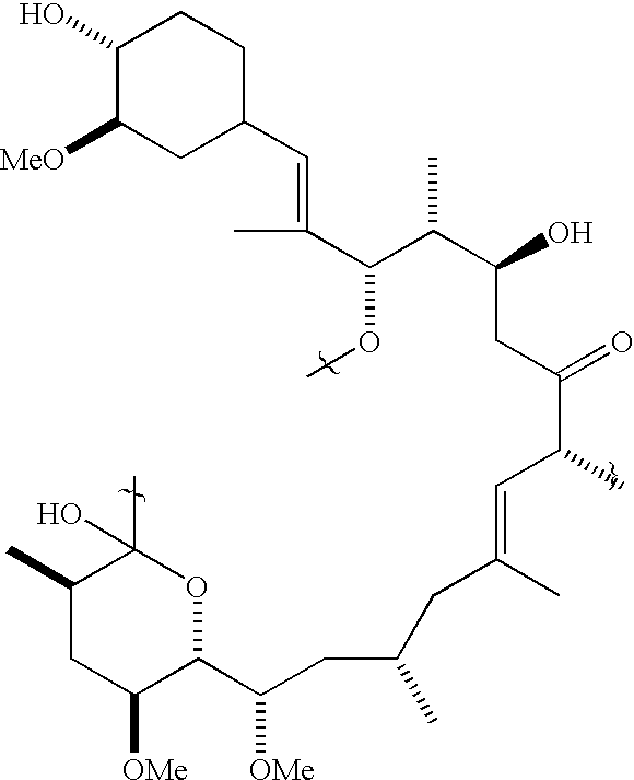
C1(O)C([MeO])CC(C=C(C)C(C(C)C(O)CC(C(C=C(C)CC(CC(C2C([OMe])CC(C)C(C)(O)O2)[OMe])C)C)=O)OC)CC1
